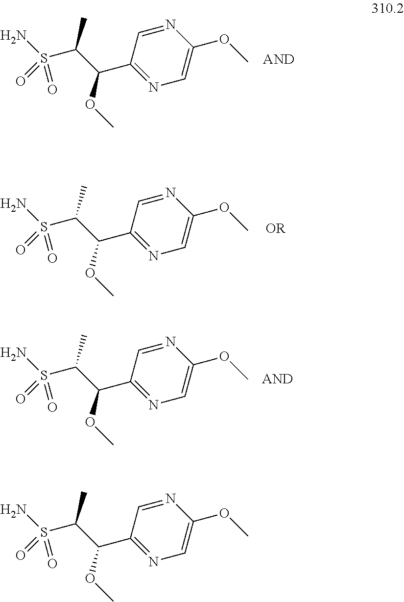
N1=CC(C(C(S(N)(=O)=O)C)OC)=NC=C1OC.N1=CC(C(C(S(N)(=O)=O)C)OC)=NC=C1OC.N1=CC(C(C(S(N)(=O)=O)C)OC)=NC=C1OC.N1=CC(C(C(S(N)(=O)=O)C)OC)=NC=C1OC
